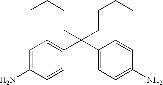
C(C1=CC=C(N)C=C1)(C1=CC=C(N)C=C1)(CCCC)CCCC
